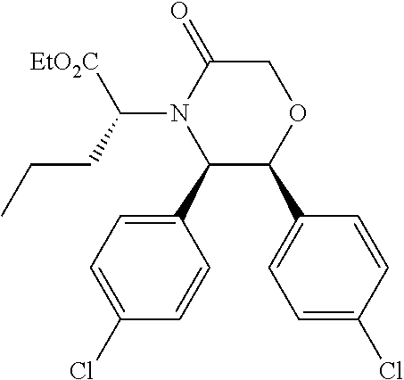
C1(C2=CC=C(Cl)C=C2)C(C2=CC=C(Cl)C=C2)OCC(=O)N1C(CCC)[EtO2C]
